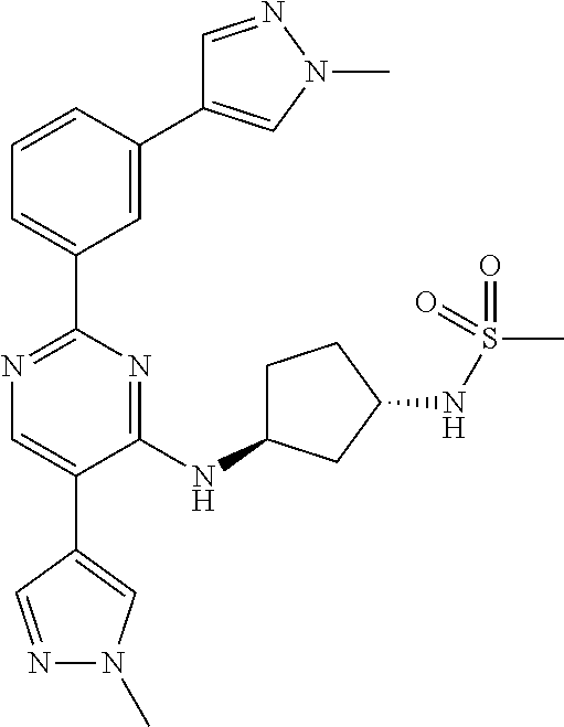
N1=C(C2=CC=CC(C3=CN(C)N=C3)=C2)N=C(NC2CCC(NS(=O)(=O)C)C2)C(C2=CN(C)N=C2)=C1
